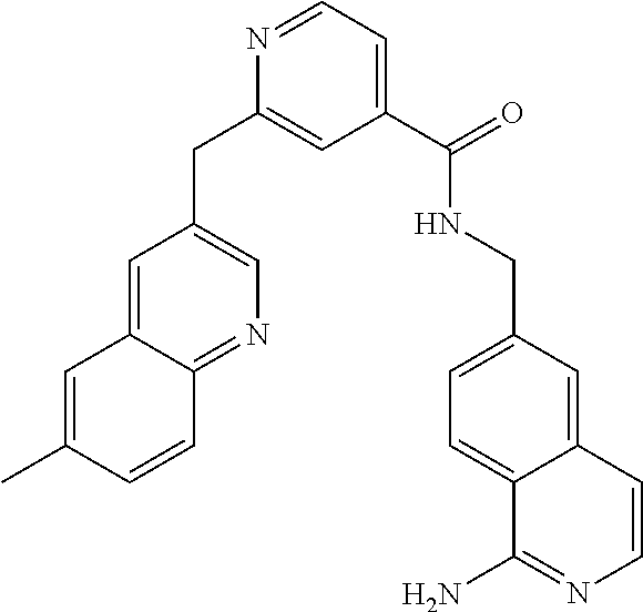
C1=C(C)C=CC2=NC=C(CC3=CC(C(=O)NCC4=CC=C5C(=C4)C=CN=C5N)=CC=N3)C=C12
